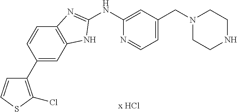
N1(CC2=CC=NC(NC3=NC4=C(C=C(C5=C(Cl)SC=C5)C=C4)N3)=C2)CCNCC1
